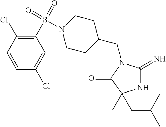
N1C(=N)N(CC2CCN(S(C3=C(Cl)C=CC(Cl)=C3)(=O)=O)CC2)C(=O)C1(CC(C)C)C
